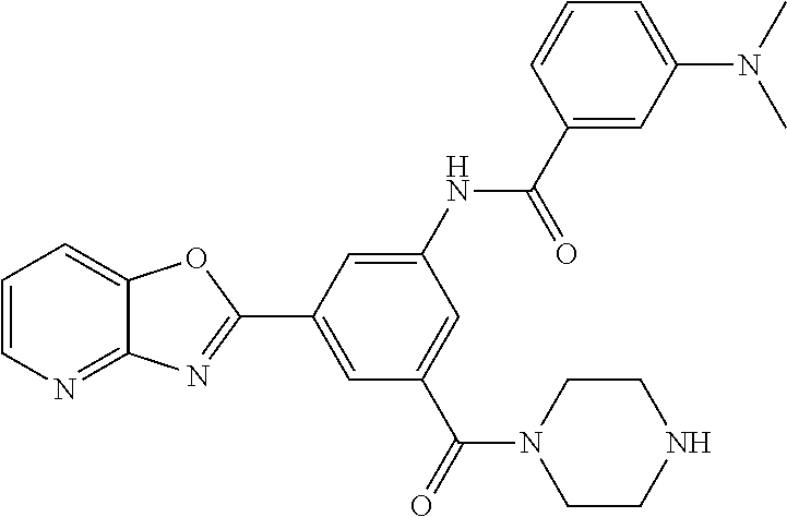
C1=CN=C2C(=C1)OC(C1=CC(C(=O)N3CCNCC3)=CC(NC(=O)C3=CC(N(C)C)=CC=C3)=C1)=N2
